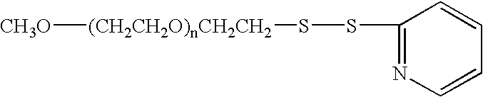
[CH3O][(CH2CH2O)nCH2CH2]SSC1=NC=CC=C1
